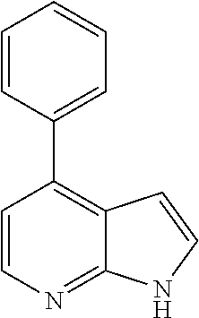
C1=CC(C2=C3C(=NC=C2)NC=C3)=CC=C1
